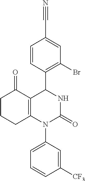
C12=C(N(C3=CC=CC([CF3])=C3)C(=O)NC1C1=C(Br)C=C(C#N)C=C1)CCCC2=O
